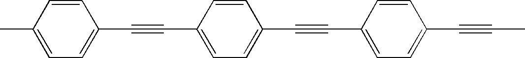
C1=CC(C)=CC=C1C#CC1=CC=C(C#CC2=CC=C(C#CC)C=C2)C=C1
